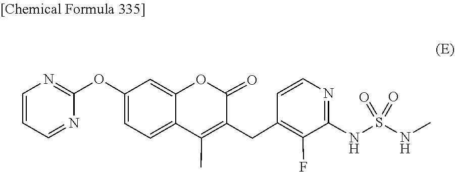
S(=O)(=O)(NC)NC1=NC=CC(CC2=C(C)C3=CC=C(OC4=NC=CC=N4)C=C3OC2=O)=C1F
